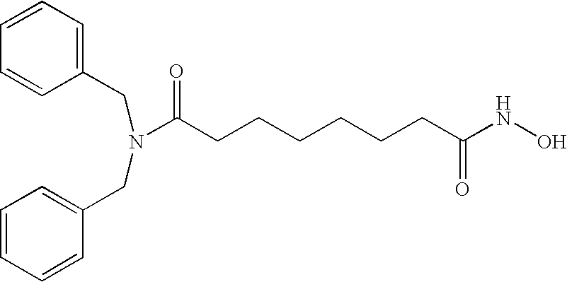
C1=CC=C(CN(CC2=CC=CC=C2)C(CCCCCCC(NO)=O)=O)C=C1
